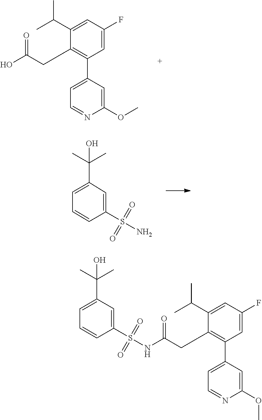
C1(C(C)C)=CC(F)=CC(C2=CC=NC(OC)=C2)=C1CC(O)=O.O=S(=O)(C1=CC(C(C)(O)C)=CC=C1)N.C1=CC(S(=O)(=O)NC(CC2=C(C3=CC=NC(OC)=C3)C=C(F)C=C2C(C)C)=O)=CC(C(C)(O)C)=C1
